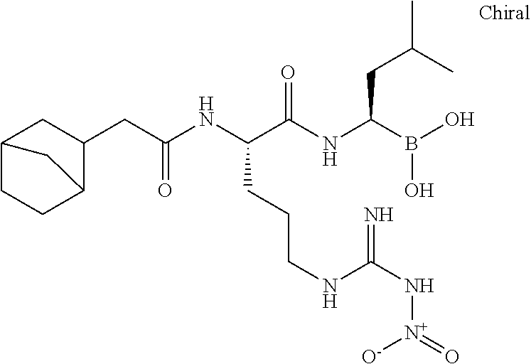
C(C(NC(C(NC(B(O)O)CC(C)C)=O)CCCNC(N[N+](=O)[O-])=N)=O)C1CC2CCC1C2
